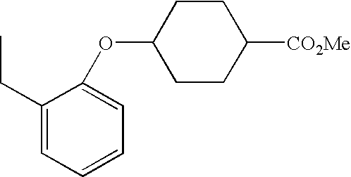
O(C1=CC=CC=C1CC)C1CCC([CO2Me])CC1
